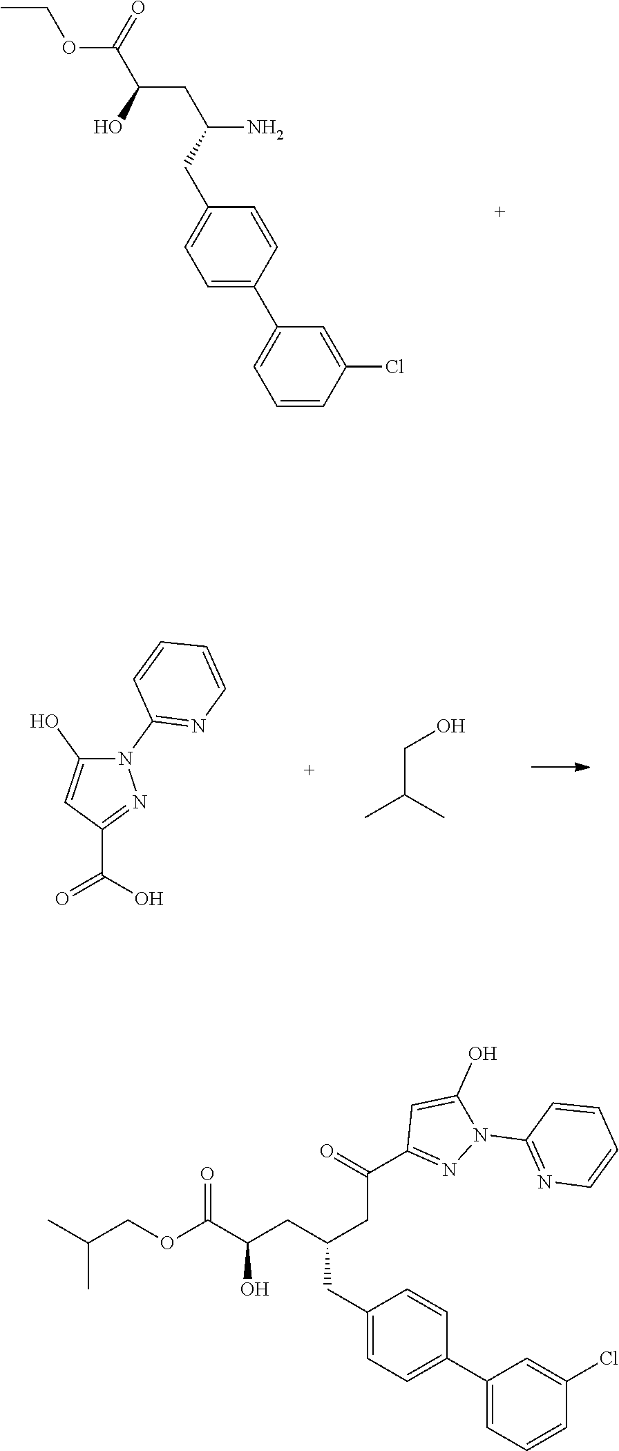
C1=C(C2=CC=CC(Cl)=C2)C=CC(CC(N)CC(O)C(OCC)=O)=C1.N1(C2=NC=CC=C2)C(O)=CC(C(=O)O)=N1.C(C(C)C)O.C(C)(COC(=O)C(O)CC(CC1=CC=C(C2=CC=CC(Cl)=C2)C=C1)CC(=O)C1=NN(C2=NC=CC=C2)C(O)=C1)C
